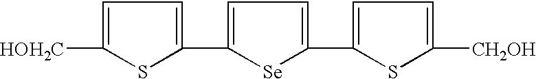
C1(C2=CC=C(C3=CC=C([CH2OH])S3)[Se]2)=CC=C([HOH2C])S1
